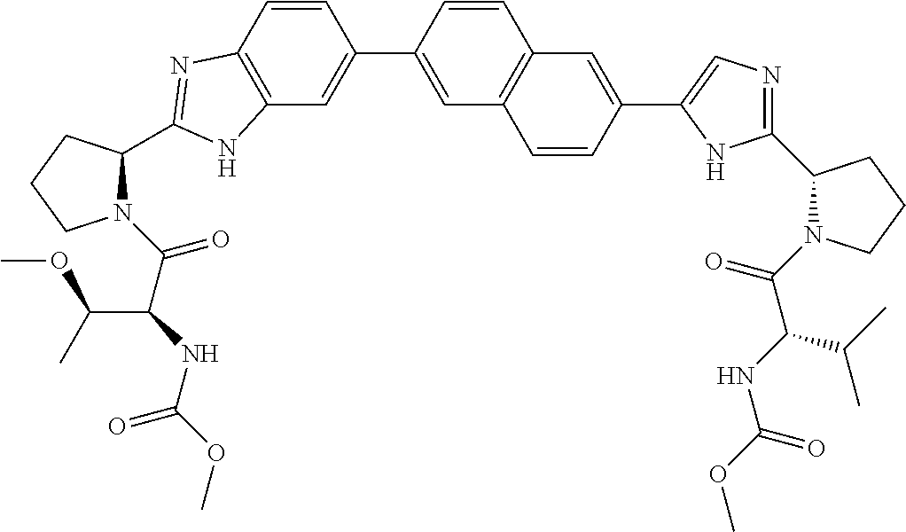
C1(C2=CC3=C(C=C2)N=C(C2N(C(C(NC(OC)=O)C(C)OC)=O)CCC2)N3)=CC2=C(C=C1)C=C(C1=CN=C(C3N(C(C(NC(OC)=O)C(C)C)=O)CCC3)N1)C=C2
